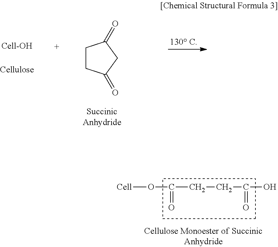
C1CC(=O)CC1=O.[Cell]OC(=O)CCC(=O)O
